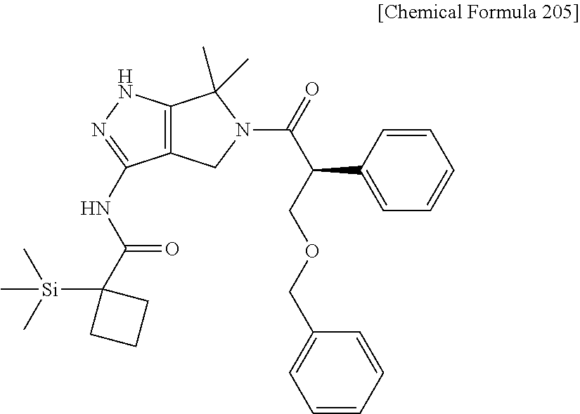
C1=CC(C(COCC2=CC=CC=C2)C(=O)N2C(C)(C)C3=C(C2)C(NC(C2([Si](C)(C)C)CCC2)=O)=NN3)=CC=C1
